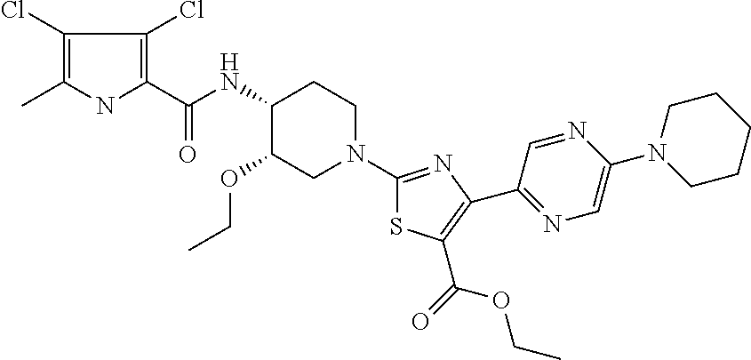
C(NC1C(OCC)CN(C2=NC(C3=NC=C(N4CCCCC4)N=C3)=C(C(OCC)=O)S2)CC1)(=O)C1=C(Cl)C(Cl)=C(C)N1
